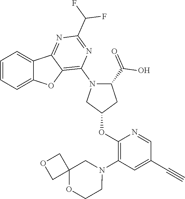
C1=CC=C2C(=C1)C1=NC(C(F)F)=NC(N3C(C(=O)O)CC(OC4=C(N5CC6(OCC5)COC6)C=C(C#C)C=N4)C3)=C1O2
